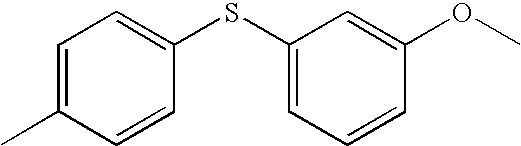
C1=C(C)C=CC(SC2=CC=CC(OC)=C2)=C1
